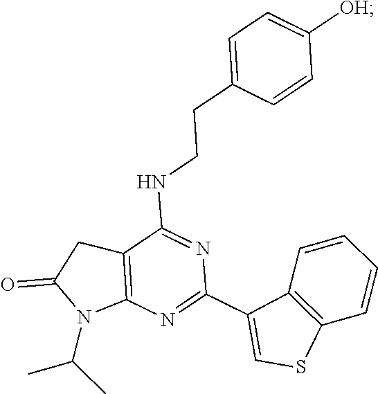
C1(C2=CSC3=C2C=CC=C3)=NC2=C(C(NCCC3=CC=C([OH])C=C3)=N1)CC(=O)N2C(C)C
